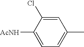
C1=C([AcNH])C(Cl)=CC(C)=C1
